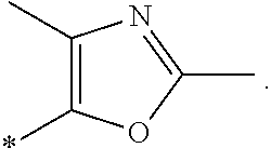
C1(C)=C(*)OC(C)=N1
